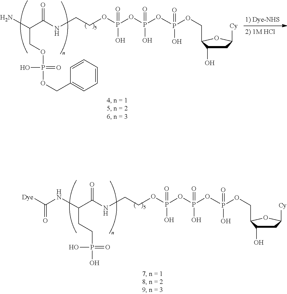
N(CCOP(OP(OP(OCC1C(O)CC([Cy])O1)(=O)O)(=O)O)(=O)O)C(C(N)COP(O)(=O)OCC1=CC=CC=C1)=O.N(CCOP(OP(OP(OCC1C(O)CC([Cy])O1)(=O)O)(=O)O)(=O)O)C(C(NC([Dye])=O)CCP(O)(=O)O)=O
